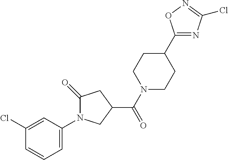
C1=C(N2C(=O)CC(C(N3CCC(C4=NC(Cl)=NO4)CC3)=O)C2)C=C(Cl)C=C1
